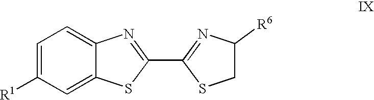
C1([R1])=CC=C2C(=C1)SC(C1=NC([R6])CS1)=N2
